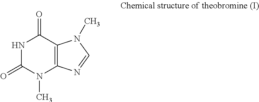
N1C(=O)N(C)C2=C(C1=O)N(C)C=N2
